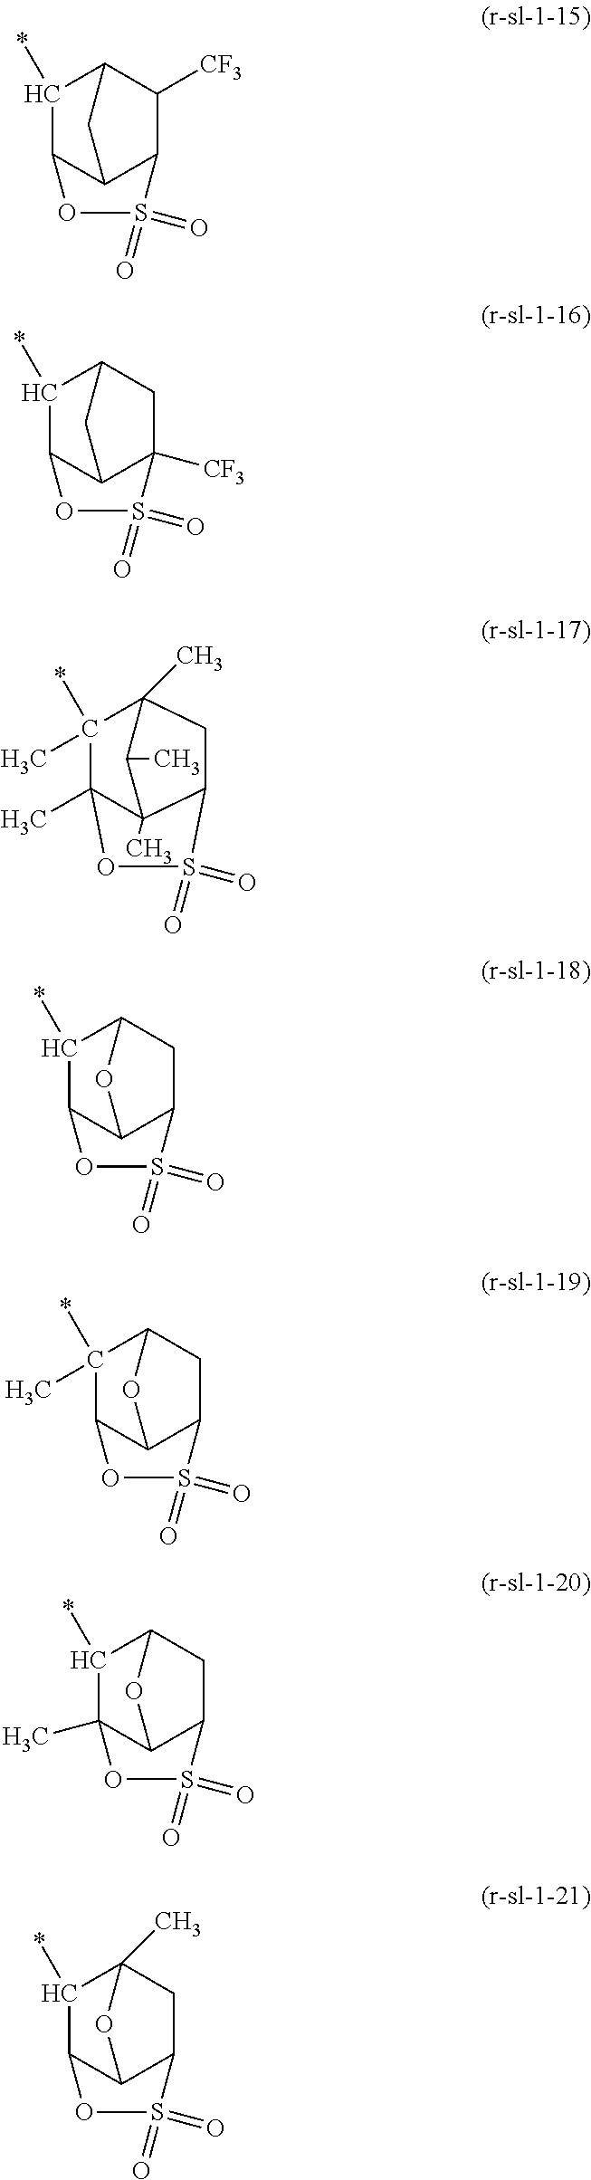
C1([CF3])C2C(*)C3C(C1S(=O)(=O)O3)C2.C1C2C(*)C3C(C1([CF3])S(=O)(=O)O3)C2.C1C2(C)C(*)(C)C3(C)C(C)(C1S(=O)(=O)O3)C2C.C1C2C(*)C3C(C1S(=O)(=O)O3)O2.C1C2C(*)(C)C3C(C1S(=O)(=O)O3)O2.C1C2C(*)C3(C)C(C1S(=O)(=O)O3)O2.C1C2(C)C(*)C3C(C1S(=O)(=O)O3)O2
